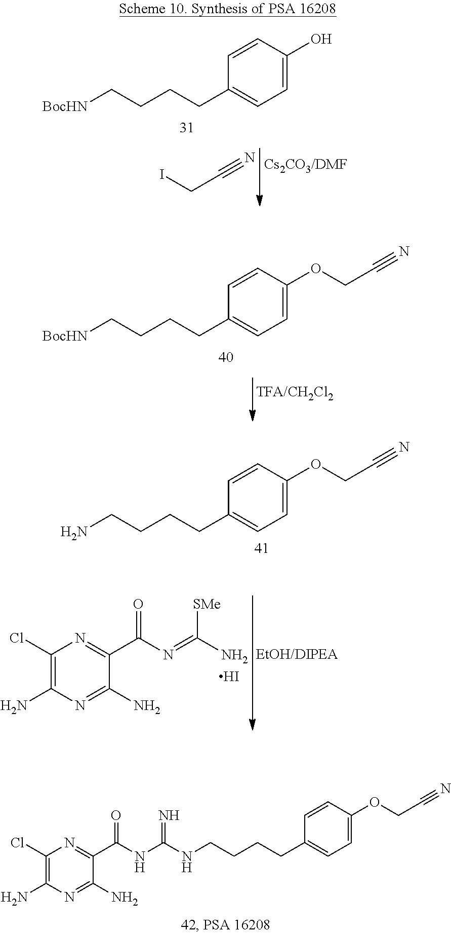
C(CCCC1=CC=C(O)C=C1)[BocHN].ICC#N.C(CCCC1=CC=C(OCC#N)C=C1)[BocHN].C1(Cl)=C(N)N=C(N)C(C(N=C(N)[SMe])=O)=N1.I.C(CCCC1=CC=C(OCC#N)C=C1)N.C1(Cl)=C(N)N=C(N)C(C(NC(NCCCCC2=CC=C(OCC#N)C=C2)=N)=O)=N1
